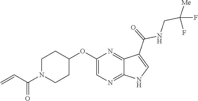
C1N(C(C=C)=O)CCC(OC2=CN=C3C(=N2)C(C(=O)NCC([Me])(F)F)=CN3)C1
